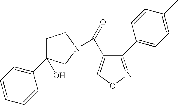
O=C(C1=CON=C1C1=CC=C(C)C=C1)N1CC(C2=CC=CC=C2)(O)CC1
